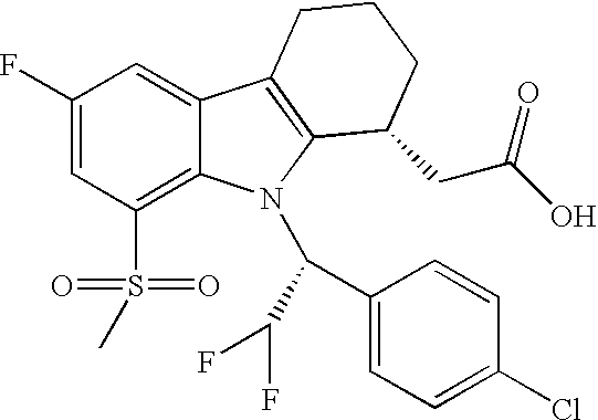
C1(F)=CC(S(=O)(=O)C)=C2C(=C1)C1=C(N2C(C(F)F)C2=CC=C(Cl)C=C2)C(CC(O)=O)CCC1
